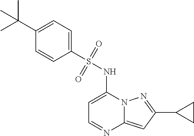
C1=C(NS(C2=CC=C(C(C)(C)C)C=C2)(=O)=O)N2C(=CC(C3CC3)=N2)N=C1
